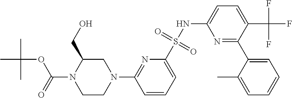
C1CN(C2=NC(S(NC3=CC=C(C(F)(F)F)C(C4=CC=CC=C4C)=N3)(=O)=O)=CC=C2)CC(CO)N1C(=O)OC(C)(C)C
